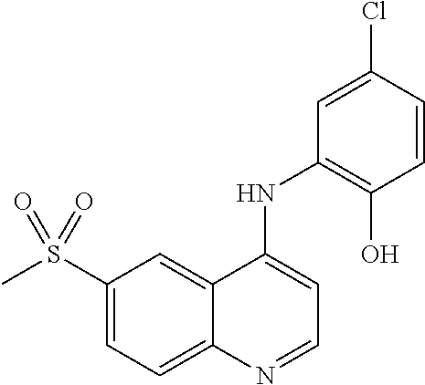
S(C1=CC=C2C(=C1)C(NC1=C(O)C=CC(Cl)=C1)=CC=N2)(C)(=O)=O
